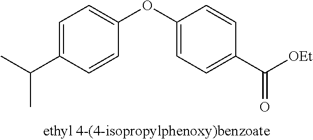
C1=C(C(C)C)C=CC(OC2=CC=C(C([OEt])=O)C=C2)=C1
